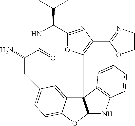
N1C(=O)C(N)CC2=CC=C3C(=C2)C2(C4=C(C5=NCCO5)N=C(O4)C1C(C)C)C(O3)NC1=C2C=CC=C1
